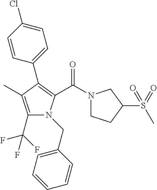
C1(C2=C(C(N3CCC(S(C)(=O)=O)C3)=O)N(CC3=CC=CC=C3)C(C(F)(F)F)=C2C)=CC=C(Cl)C=C1
